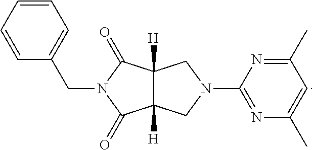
C(N1C(=O)C2([H])C([H])(CN(C3=NC(C)=CC(C)=N3)C2)C1=O)C1=CC=CC=C1
